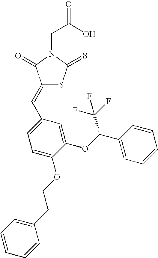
C(C(O)=O)N1C(=O)C(=CC2=CC=C(OCCC3=CC=CC=C3)C(OC(C3=CC=CC=C3)C(F)(F)F)=C2)SC1=S
